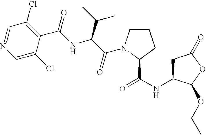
C1C(NC(=O)C2N(C(C(NC(C3=C(Cl)C=NC=C3Cl)=O)C(C)C)=O)CCC2)C(OCC)OC1=O
